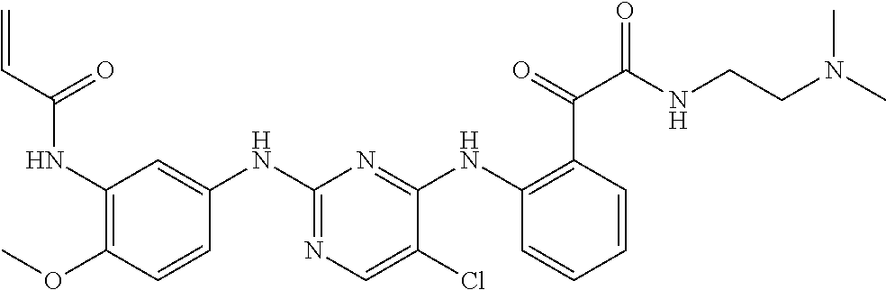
C1(NC(C=C)=O)=C(OC)C=CC(NC2=NC=C(Cl)C(NC3=C(C(=O)C(NCCN(C)C)=O)C=CC=C3)=N2)=C1
